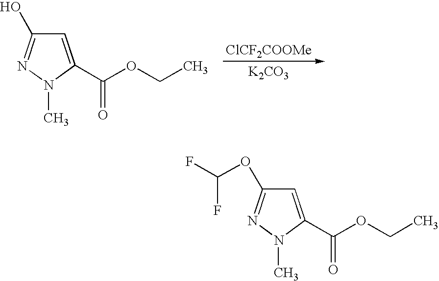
[ClCF2COOMe].[K2CO3].C1=C(C(=O)OCC)N(C)N=C1O.C1=C(C(=O)OCC)N(C)N=C1OC(F)F
